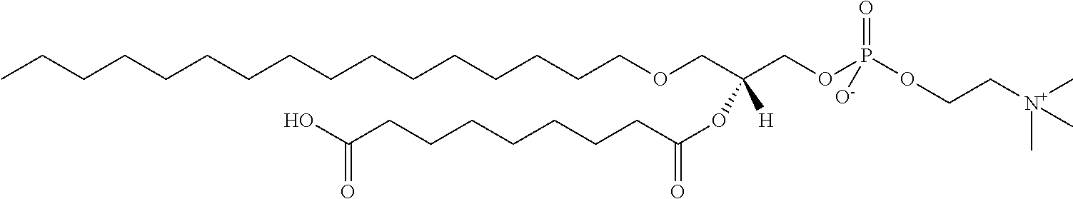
CCCCCCCCCCCCCCCCOCC(COP(OCC[N+](C)(C)C)(=O)[O-])(OC(CCCCCCCC(O)=O)=O)[H]
